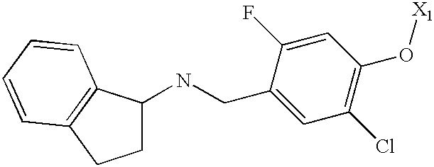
C(C1=CC(Cl)=C(O[X1])C=C1F)NC1CCC2=C1C=CC=C2
